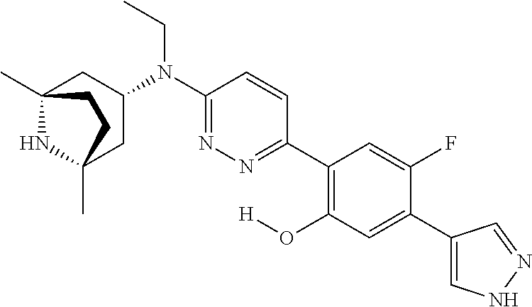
C12(C)NC(C)(CC(N(C3=NN=C(C4=C(O[H])C=C(C5=CNN=C5)C(F)=C4)C=C3)CC)C1)CC2
